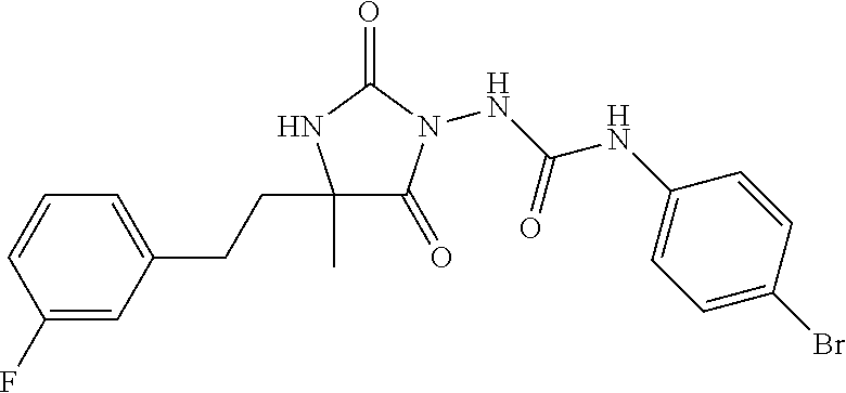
C1(C)(CCC2=CC=CC(F)=C2)C(=O)N(NC(NC2=CC=C(Br)C=C2)=O)C(=O)N1
